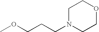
C1N(CCCOC)CCOC1
